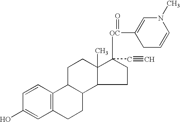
C1=CC2=C(C=C1O)CCC1C2CCC2(C)C1CCC2([OC](C1=CN(C)C=CC1)=O)C#C
